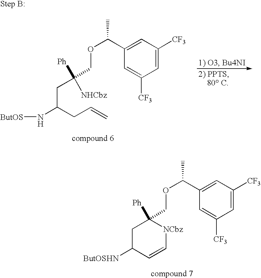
C1=C([CF3])C=C(C(OCC2([Ph])CC([ButOSHN])C=C[NCbz]2)C)C=C1[CF3].C1=C([CF3])C=C(C(OCC(CC(N[ButOS])CC=C)([Ph])[NHCbz])C)C=C1[CF3]
